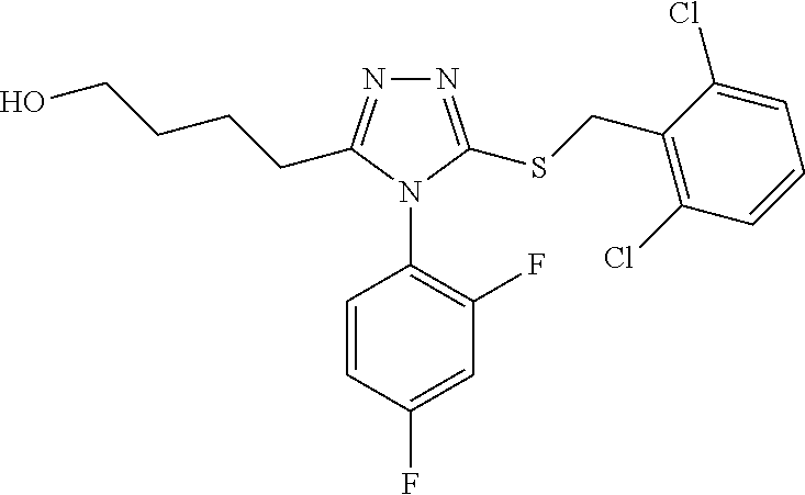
N1=C(SCC2=C(Cl)C=CC=C2Cl)N(C2=C(F)C=C(F)C=C2)C(CCCCO)=N1
